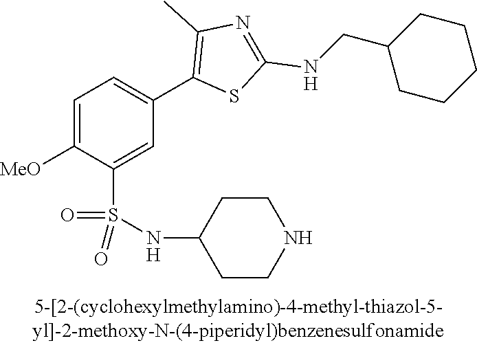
C1=C([MeO])C(S(NC2CCNCC2)(=O)=O)=CC(C2=C(C)N=C(NCC3CCCCC3)S2)=C1
